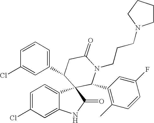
C1=C(Cl)C=C2C(=C1)C1(C(=O)N2)C(C2=C(C)C=CC(F)=C2)N(CCCN2CCCC2)C(=O)CC1C1=CC=CC(Cl)=C1
